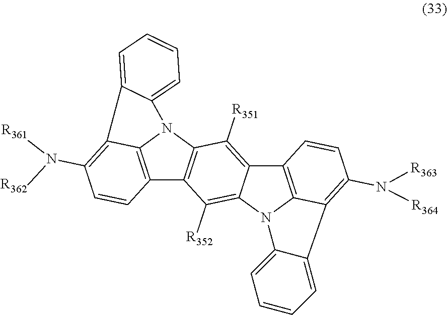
C12=C3N(C4=C1C([R352])=C1C(=C4[R351])C4=C5N1C1=CC=CC=C1C5=C(N([R364])[R363])C=C4)C1=CC=CC=C1C3=C(N([R362])[R361])C=C2
